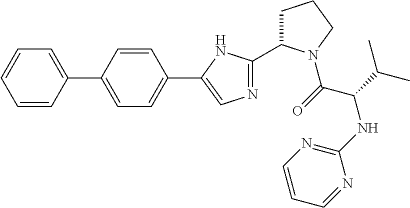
C1=CC(C2=CC=C(C3=CN=C(C4CCCN4C(C(C(C)C)NC4=NC=CC=N4)=O)N3)C=C2)=CC=C1
